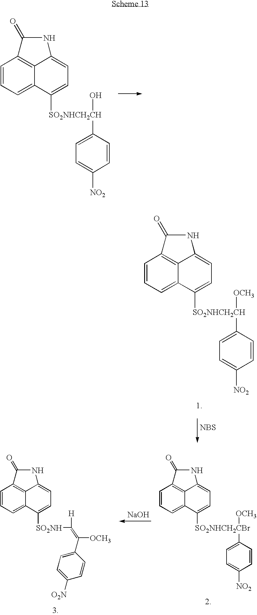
C1=CC=C2C3=C1C(=O)NC3=CC=C2[SO2NHCH2CBr]([OCH3])C1=CC=C([NO2])C=C1.[NaOH].C1=CC=C2C3=C1C(=O)NC3=CC=C2[SO2NH]C([H])=C([OCH3])C1=CC=C([O2N])C=C1.C1=CC=C2C3=C1C(=O)NC3=CC=C2[SO2NHCH2CH](O)C1=CC=C([NO2])C=C1.[NBS].C1=CC=C2C3=C1C(=O)NC3=CC=C2[SO2NHCH2CH]([OCH3])C1=CC=C([NO2])C=C1
